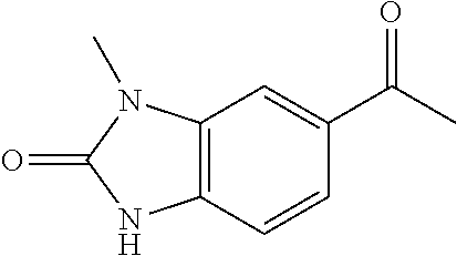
C12=C(C=CC(C(C)=O)=C1)NC(=O)N2C
